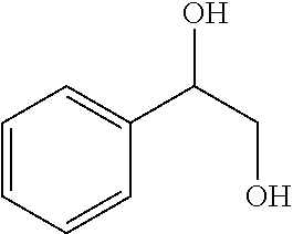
C1=CC=CC(C(O)CO)=C1
